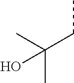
CCC(C)(C)O
